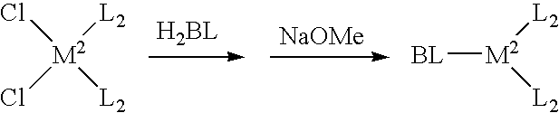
[M2]([L2])(Cl)(Cl)[L2].[NaOMe].[M2]([L2])([BL])[L2]
